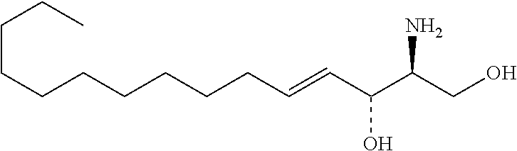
NC(CO)C(C=CCCCCCCCCCC)O
